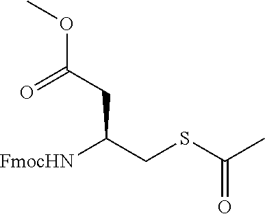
[FmocHN]C(CSC(C)=O)CC(OC)=O
